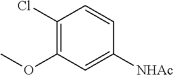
C1(Cl)=C(OC)C=C([NHAc])C=C1
